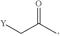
[Y]CC(C)=O
